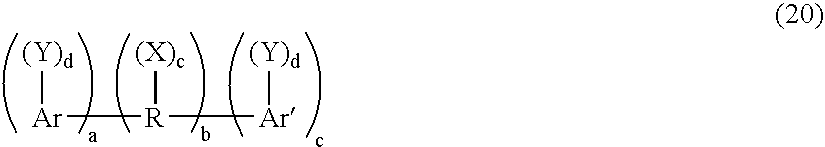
[Ar]([(Y)d])[R]([Ar][(Y)d])[(X)c]
